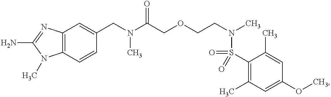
C1(CN(C(COCCN(C)S(=O)(C2=C(C)C=C(OC)C=C2C)=O)=O)C)=CC2=C(C=C1)N(C)C(N)=N2
